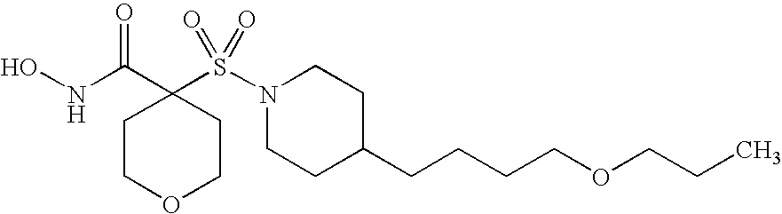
ONC(C1(S(N2CCC(CCCCOCCC)CC2)(=O)=O)CCOCC1)=O
